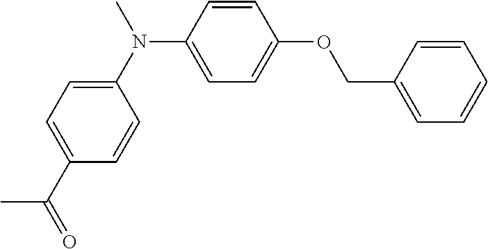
C1(N(C)C2=CC=C(OCC3=CC=CC=C3)C=C2)=CC=C(C(=O)C)C=C1
